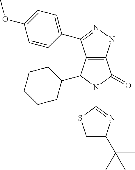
C12=C(NN=C1C1=CC=C(OC)C=C1)C(=O)N(C1=NC(C(C)(C)C)=CS1)C2C1CCCCC1
